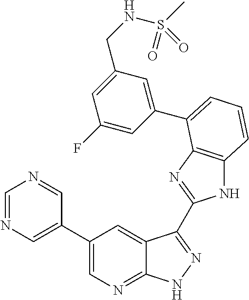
C1(C2=CN=C3C(=C2)C(C2=NC4=C(N2)C=CC=C4C2=CC(CNS(=O)(C)=O)=CC(F)=C2)=NN3)=CN=CN=C1
